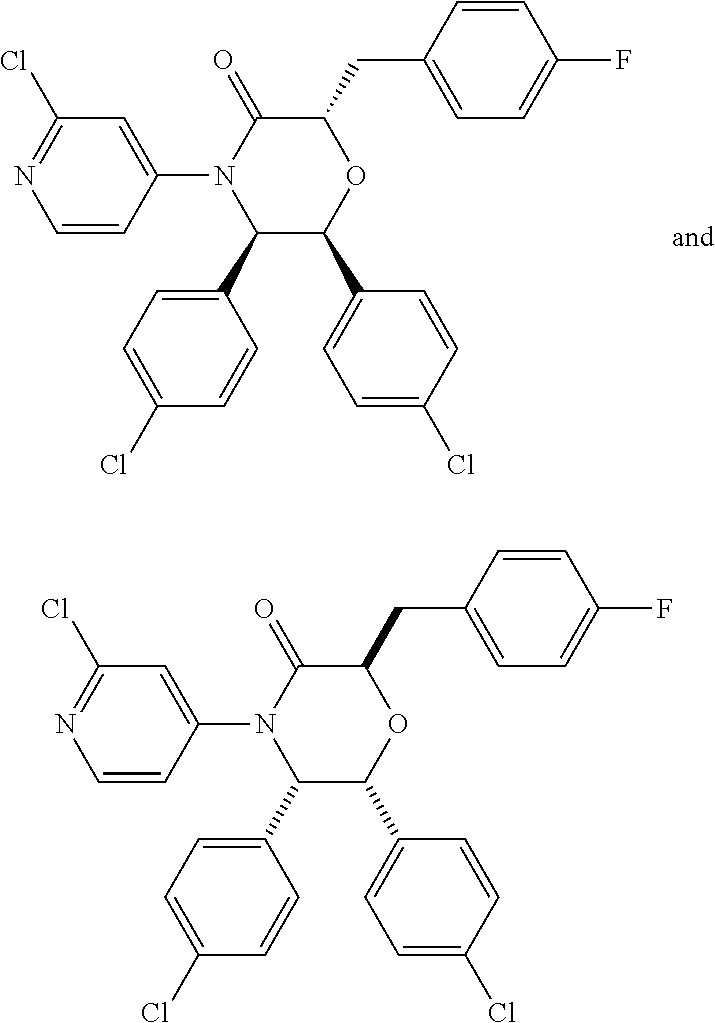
C1(C2=CC=C(Cl)C=C2)C(C2=CC=C(Cl)C=C2)OC(CC2=CC=C(F)C=C2)C(=O)N1C1=CC(Cl)=NC=C1.C1(C2=CC=C(Cl)C=C2)C(C2=CC=C(Cl)C=C2)OC(CC2=CC=C(F)C=C2)C(=O)N1C1=CC(Cl)=NC=C1
